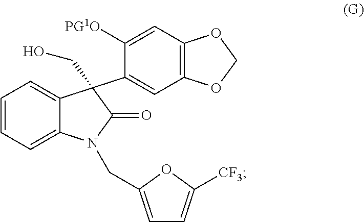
C12=CC=CC=C1N(CC1=CC=C([CF3])O1)C(=O)C2(C1=CC2=C(C=C1[PG1O])OCO2)CO
